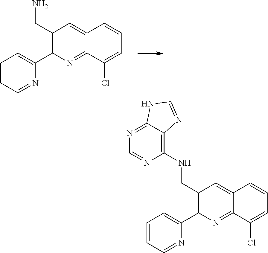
C1(CNC2=C3C(=NC=N2)NC=N3)=C(C2=CC=CC=N2)N=C2C(=C1)C=CC=C2Cl.C1(CN)=C(C2=CC=CC=N2)N=C2C(=C1)C=CC=C2Cl
